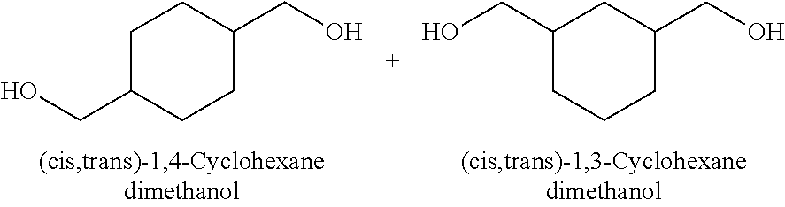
C1C(CO)CCC(CO)C1.C1(CO)CCCC(CO)C1
